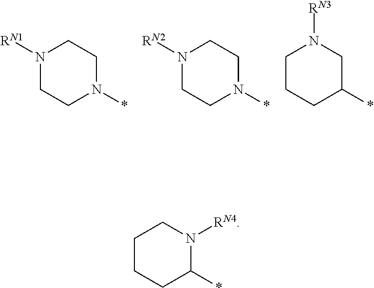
N1([RN1])CCN(*)CC1.N1([RN2])CCN(*)CC1.C1CCC(*)CN1[RN3].C1CCC(*)N([RN4])C1
